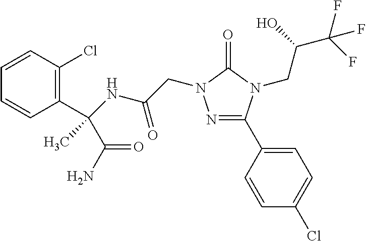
N1=C(C2=CC=C(Cl)C=C2)N(CC(C(F)(F)F)O)C(=O)N1CC(NC(C1=C(Cl)C=CC=C1)(C(N)=O)C)=O
